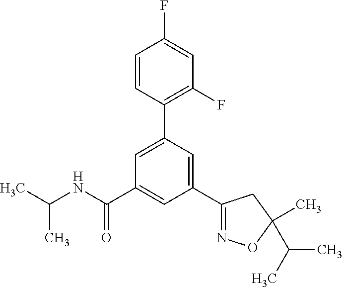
CC(NC(=O)C1=CC(C2=NOC(C)(C(C)C)C2)=CC(C2=C(F)C=C(F)C=C2)=C1)C
